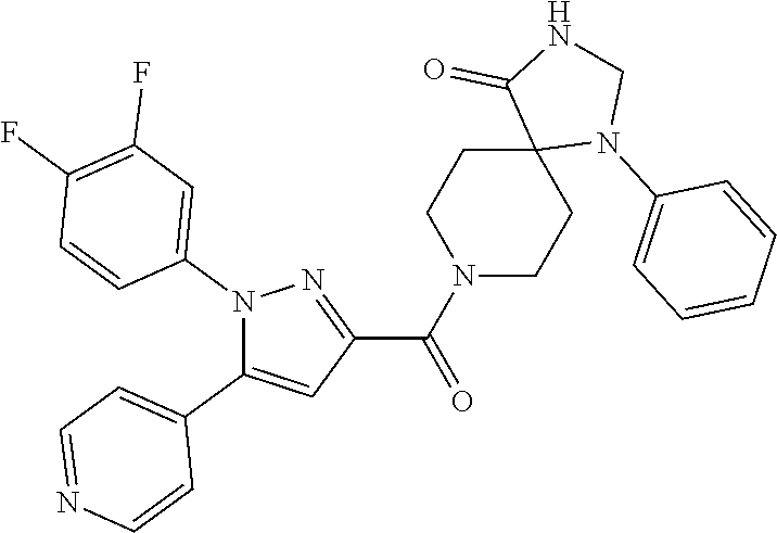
N1(C2=CC(F)=C(F)C=C2)C(C2=CC=NC=C2)=CC(C(N2CCC3(CC2)N(C2=CC=CC=C2)CNC3=O)=O)=N1
